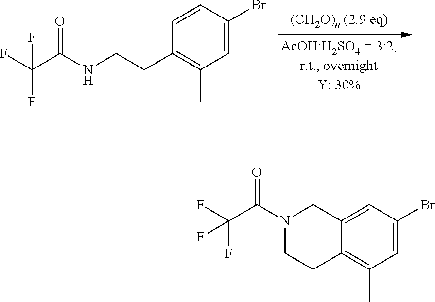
C1=C(Br)C=CC(CCNC(C(F)(F)F)=O)=C1C.C1=C(Br)C=C2C(=C1C)CCN(C(C(F)(F)F)=O)C2
